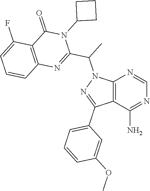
C12=C(C(N)=NC=N1)C(C1=CC=CC(OC)=C1)=NN2C(C1=NC2=C(C(=O)N1C1CCC1)C(F)=CC=C2)C
